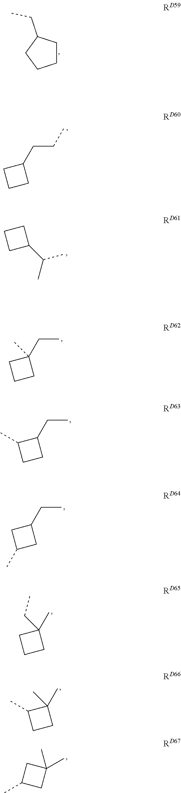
C1CCCC1CC.C1(CCC)CCC1.C1(C(C)C)CCC1.C1(CC)(C)CCC1.C1(CC)C(C)CC1.C1(CC)CC(C)C1.C1(C)(CC)CCC1.C1(C)(C)C(C)CC1.CC1CC(C)(C)C1
